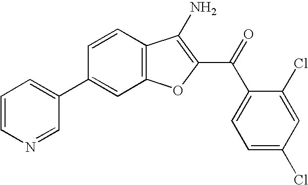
C1(C2=CC=CN=C2)=CC2=C(C=C1)C(N)=C(C(=O)C1=CC=C(Cl)C=C1Cl)O2
